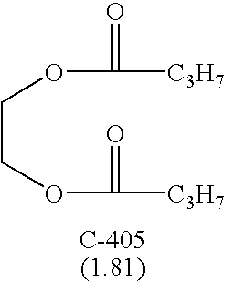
C(COC(=O)[C3H7])OC(=O)[C3H7]
